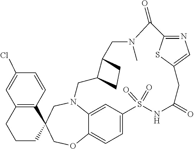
N12C3=CC(=CC=C3OCC3(C4=C(C=C(Cl)C=C4)CCC3)C1)S(=O)(=O)NC(=O)CC1=CN=C(S1)C(=O)N(C)CC1C(C2)CC1
